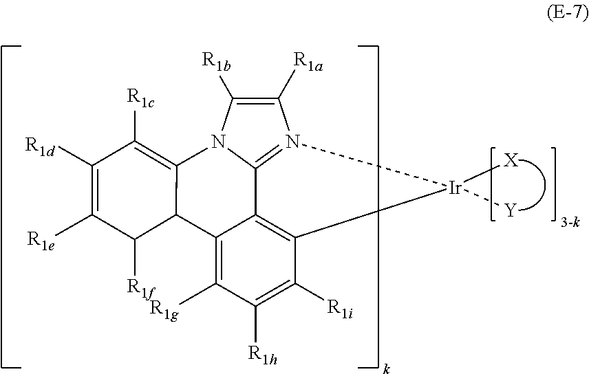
C12=N3[Ir]([X])([Y])C4=C1C(=C([R1g])C([R1h])=C4[R1i])C1C(=C([R1c])C([R1d])=C([R1e])C1[R1f])N2C([R1b])=C3[R1a]
